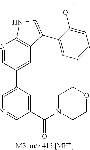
C1=C(C2=CC3=C(N=C2)NC=C3C2=CC=CC=C2OC)C=C(C(N2CCOCC2)=O)C=N1
